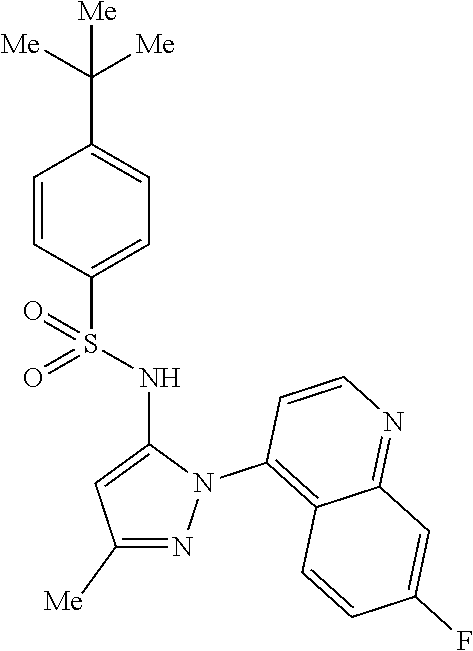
C1=CC(S(NC2=CC([Me])=NN2C2=C3C(=NC=C2)C=C(F)C=C3)(=O)=O)=CC=C1C([Me])([Me])[Me]
